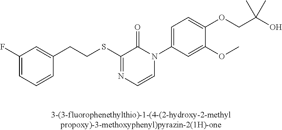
C(SC1=NC=CN(C2=CC=C(OCC(O)(C)C)C(OC)=C2)C1=O)CC1=CC(F)=CC=C1
